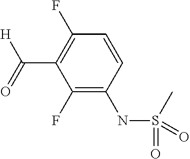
C1(F)=C(NS(=O)(=O)C)C=CC(F)=C1C(=O)[H]
